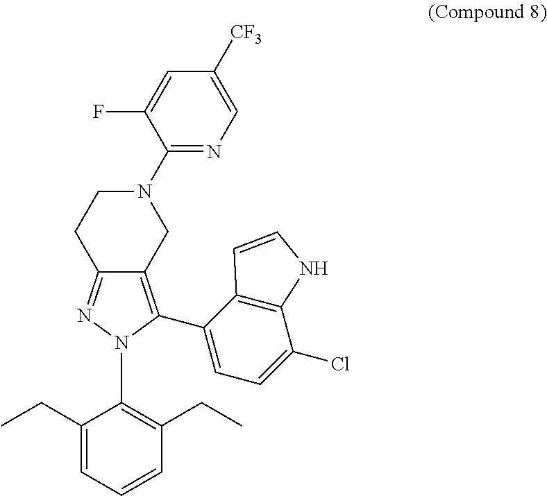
C1(N2CCC3=NN(C4=C(CC)C=CC=C4CC)C(C4=CC=C(Cl)C5=C4C=CN5)=C3C2)=NC=C([CF3])C=C1F
